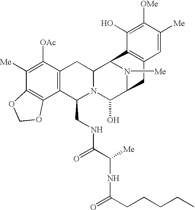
C1([Me])=C([OAc])C2=C(C3=C1OCO3)C(CNC(=O)C(NC(=O)CCCCC)[Me])N1C(C2)C2N([Me])C(C1O)CC1=C2C(O)=C([OMe])C([Me])=C1
